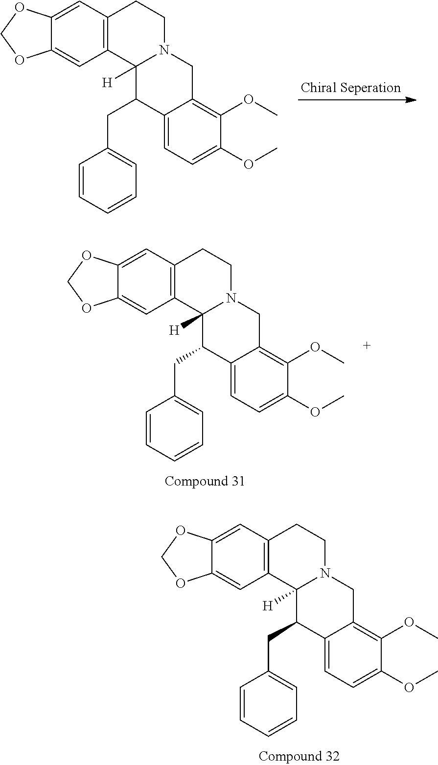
C12=C(C=C3C(=C1)OCO3)CCN1C2([H])C(CC2=CC=CC=C2)C2=CC=C(OC)C(OC)=C2C1.C12=C(C=C3C(=C1)OCO3)CCN1C2([H])C(CC2=CC=CC=C2)C2=CC=C(OC)C(OC)=C2C1.C12=C(C=C3C(=C1)OCO3)CCN1C2([H])C(CC2=CC=CC=C2)C2=CC=C(OC)C(OC)=C2C1
